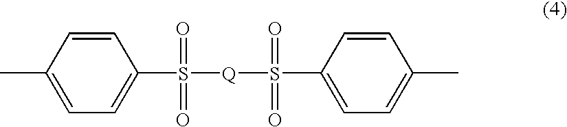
C1=C(S(=O)(=O)[Q]S(=O)(=O)C2=CC=C(C)C=C2)C=CC(C)=C1
